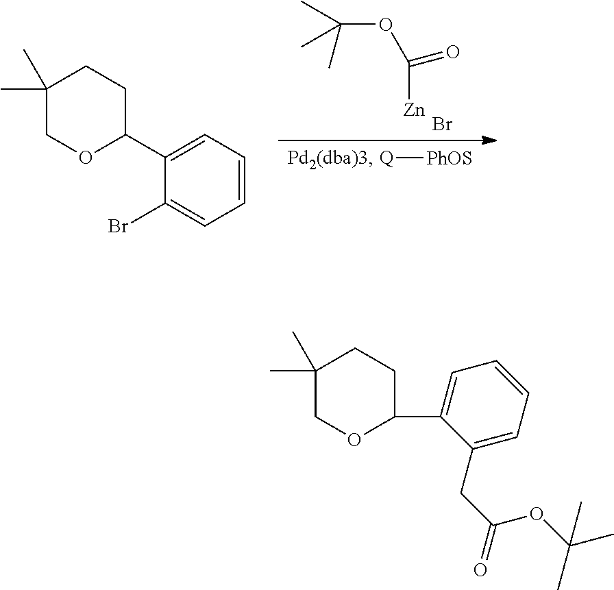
Br.CC(C)(C)OC([Zn])=O.[Pd2(dba)3].[Q][PhOS].C1(Br)=CC=CC=C1C1CCC(C)(C)CO1.C1(C2=CC=CC=C2CC(=O)OC(C)(C)C)CCC(C)(C)CO1
